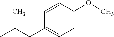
C1=CC(OC)=CC=C1CC(C)C
